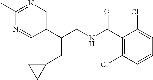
C1(C(CNC(C2=C(Cl)C=CC=C2Cl)=O)CC2CC2)=CN=C(C)N=C1
